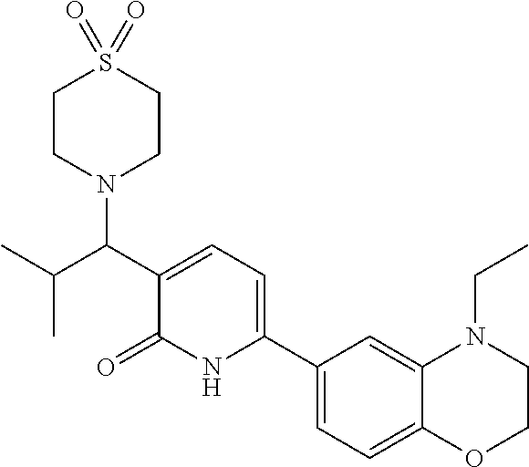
C1(C2=CC=C(C(C(C)C)N3CCS(=O)(=O)CC3)C(=O)N2)=CC=C2C(=C1)N(CC)CCO2
